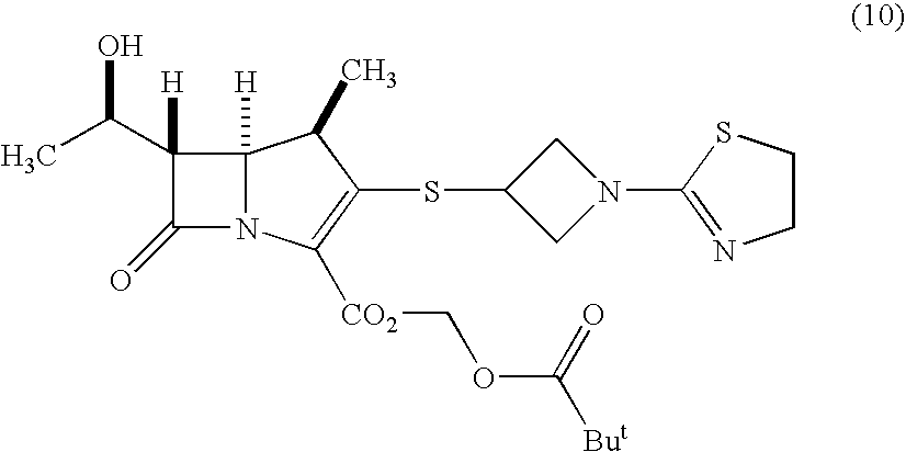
C1(C(C)O)([H])C(=O)N2C1([H])C(C)C(SC1CN(C3=NCCS3)C1)=C2[CO2]COC([But])=O
